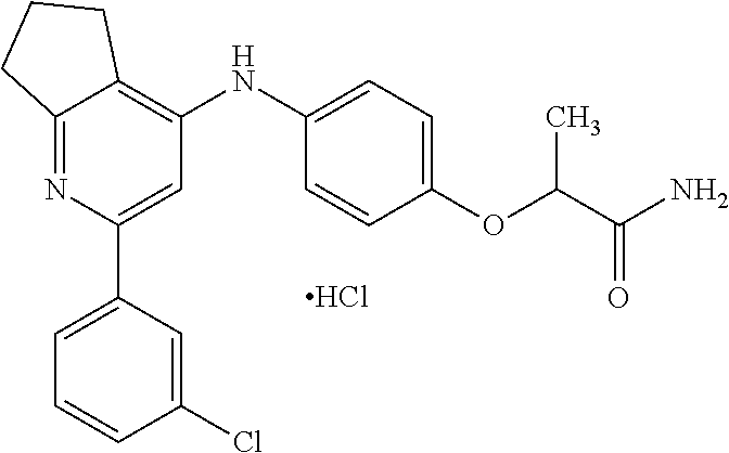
C12=NC(C3=CC=CC(Cl)=C3)=CC(NC3=CC=C(OC(C(N)=O)C)C=C3)=C1CCC2.Cl
